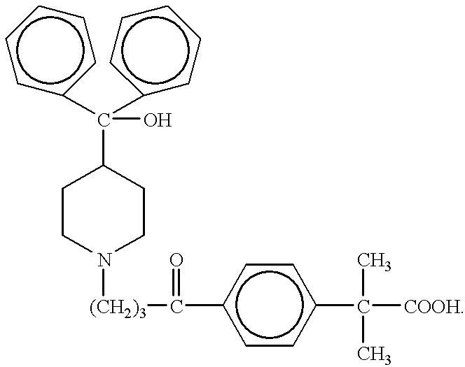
C1CN([(CH2)3]C(c2ccc(C(C)([COOH])C)cc2)=O)CCC1C(c1ccccc1)(c1ccccc1)O
